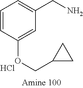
C1(OCC2CC2)=CC(CN)=CC=C1.Cl
